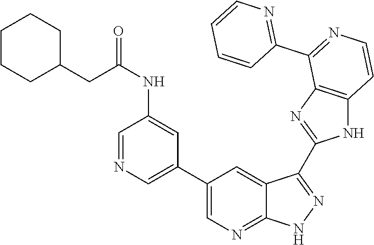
C1=NC=C(C2=CN=C3C(=C2)C(C2=NC4=C(N2)C=CN=C4C2=NC=CC=C2)=N[N H]3)C=C1NC(=O)CC1CCCCC1
